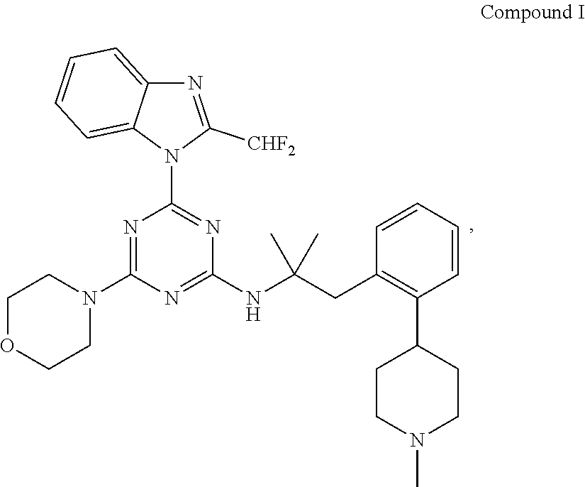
C1COCCN1C1=NC(N2C3=CC=CC=C3N=C2[CHF2])=NC(NC(CC2=C(C3CCN(C)CC3)C=CC=C2)(C)C)=N1
